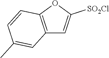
C12=C(OC([SO2Cl])=C1)C=CC(C)=C2
